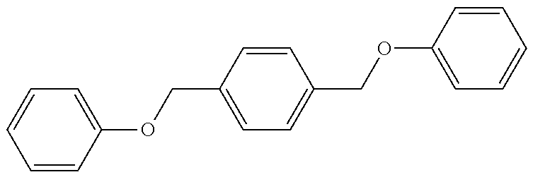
C1=CC(OCC2=CC=C(COC3=CC=CC=C3)C=C2)=CC=C1
